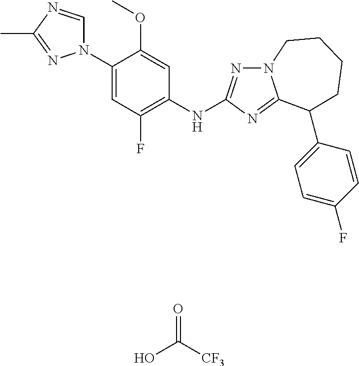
C1(N2C=NC(C)=N2)=CC(F)=C(NC2=NN3C(=N2)C(C2=CC=C(F)C=C2)CCCC3)C=C1OC.O=C([CF3])O
